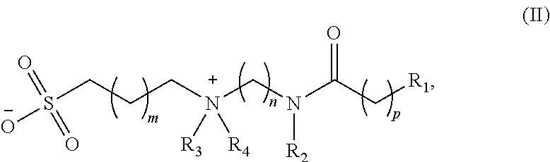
S(CCC[N+](CN(C(C[R1])=O)[R2])([R4])[R3])(=O)(=O)[O-]
